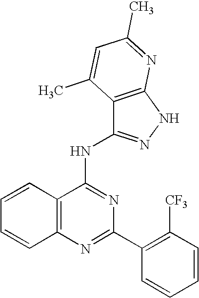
C12=C(N=C(C3=C([CF3])C=CC=C3)N=C1NC1=NNC3=C1C(C)=CC(C)=N3)C=CC=C2
